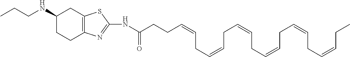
N(C(CCC=CCC=CCC=CCC=CCC=CCC=CCC)=O)C1=NC2=C(CC(NCCC)CC2)S1
